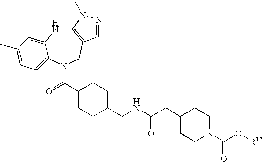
C12=C(CN(C(C3CCC(CNC(CC4CCN(C(O[R12])=O)CC4)=O)CC3)=O)C3=CC=C(C)C=C3N1)C=NN2C
